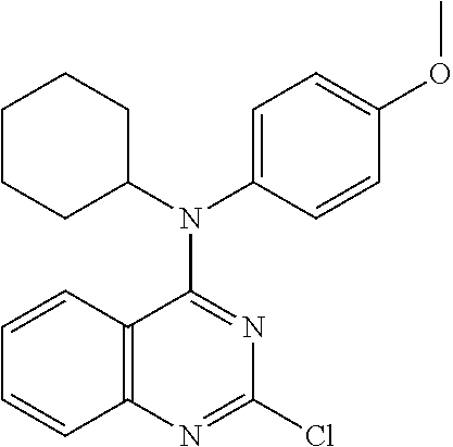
C1(Cl)=NC2=C(C(N(C3=CC=C(OC)C=C3)C3CCCCC3)=N1)C=CC=C2
